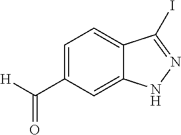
C1=C(C([H])=O)C=C2C(=C1)C(I)=NN2
